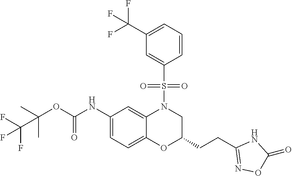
C(OC(NC1=CC=C2C(=C1)N(S(=O)(=O)C1=CC(C(F)(F)F)=CC=C1)CC(CCC1=NOC(=O)N1)O2)=O)(C)(C)C(F)(F)F
